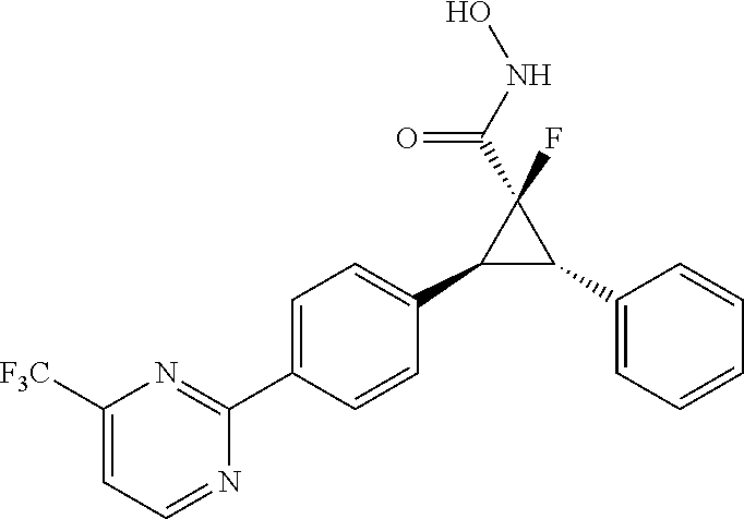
C1(C2=CC=CC=C2)C(C2=CC=C(C3=NC([F3C])=CC=N3)C=C2)C1(F)C(NO)=O
